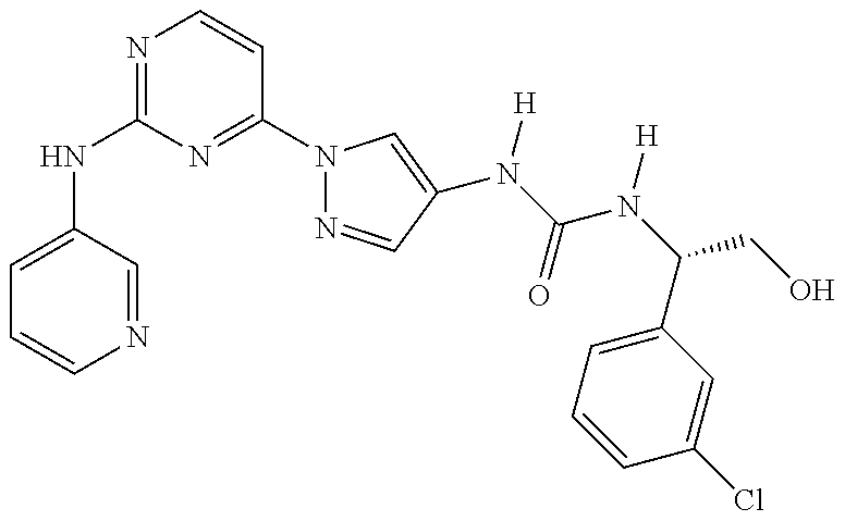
C1(NC2=NC=CC(N3N=CC(N(C(=O)N(C(C4=CC=CC(Cl)=C4)CO)[H])[H])=C3)=N2)=CC=CN=C1
